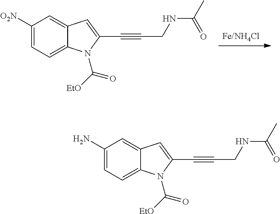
[Fe/NH4Cl].C1([O2N])=CC=C2C(=C1)C=C(C#CCNC(=O)C)N2C([EtO])=O.C1(N)=CC=C2C(=C1)C=C(C#CCNC(=O)C)N2C([EtO])=O
